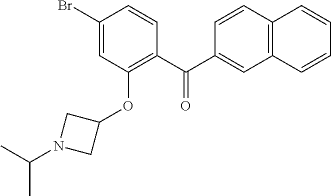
C1(C(C2=C(OC3CN(C(C)C)C3)C=C(Br)C=C2)=O)=CC2=C(C=C1)C=CC=C2
